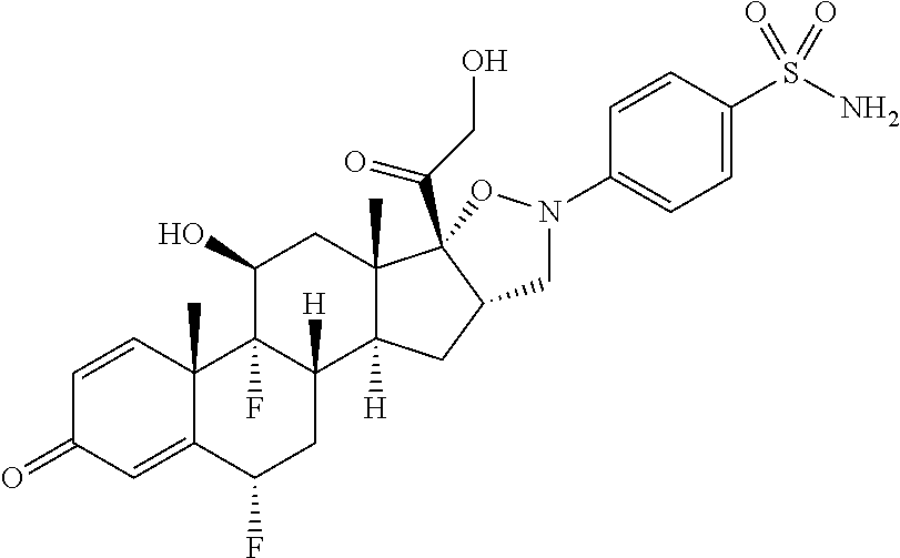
C1=CC2(C)C(=CC1=O)C(F)CC1([H])C2(F)C(O)CC2(C)C1([H])CC1C2(C(CO)=O)ON(C2=CC=C(S(N)(=O)=O)C=C2)C1
